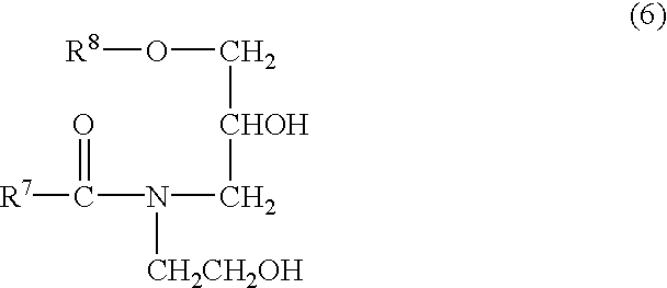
[R7]C(=O)N([CH2CH2OH])C[CHOH]CO[R8]
